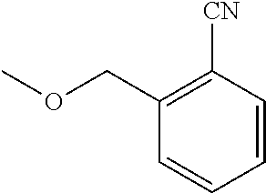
C1(COC)=C([CN])C=CC=C1
